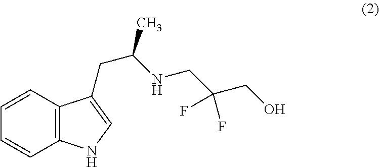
C1=CC2=C(C=C1)NC=C2CC(NCC(CO)(F)F)C
